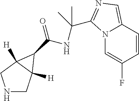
N1CC2([H])C([H])(C1)C2C(=O)NC(C1=NC=C2N1C=C(F)C=C2)(C)C
